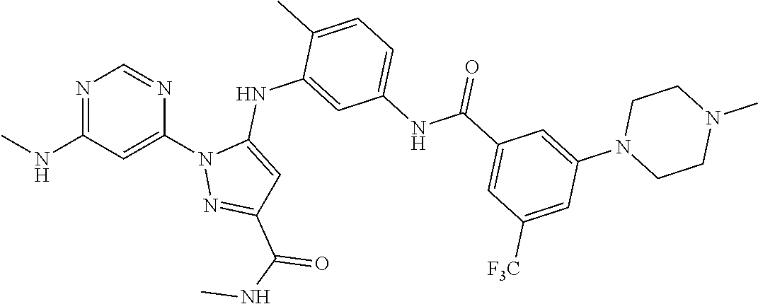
N1=C(NC)C=C(N2N=C(C(NC)=O)C=C2NC2=CC(NC(C3=CC([F3C])=CC(N4CCN(C)CC4)=C3)=O)=CC=C2C)N=C1
